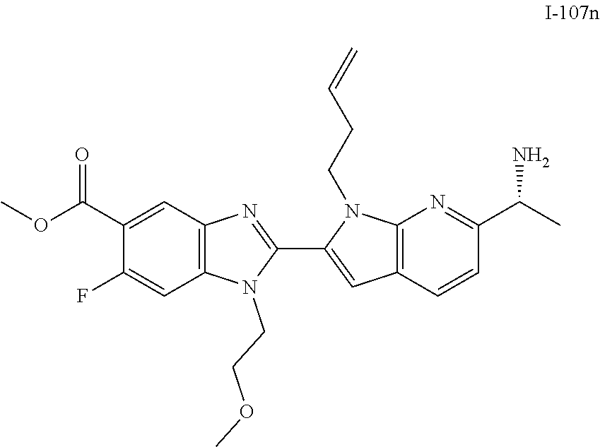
O(C)C(C1=CC2=C(C=C1F)N(CCOC)C(C1=CC3=C(N=C(C(C)N)C=C3)N1CCC=C)=N2)=O
